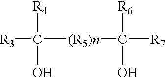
[R3]C([(R5)n]C([R7])(O)[R6])(O)[R4]
